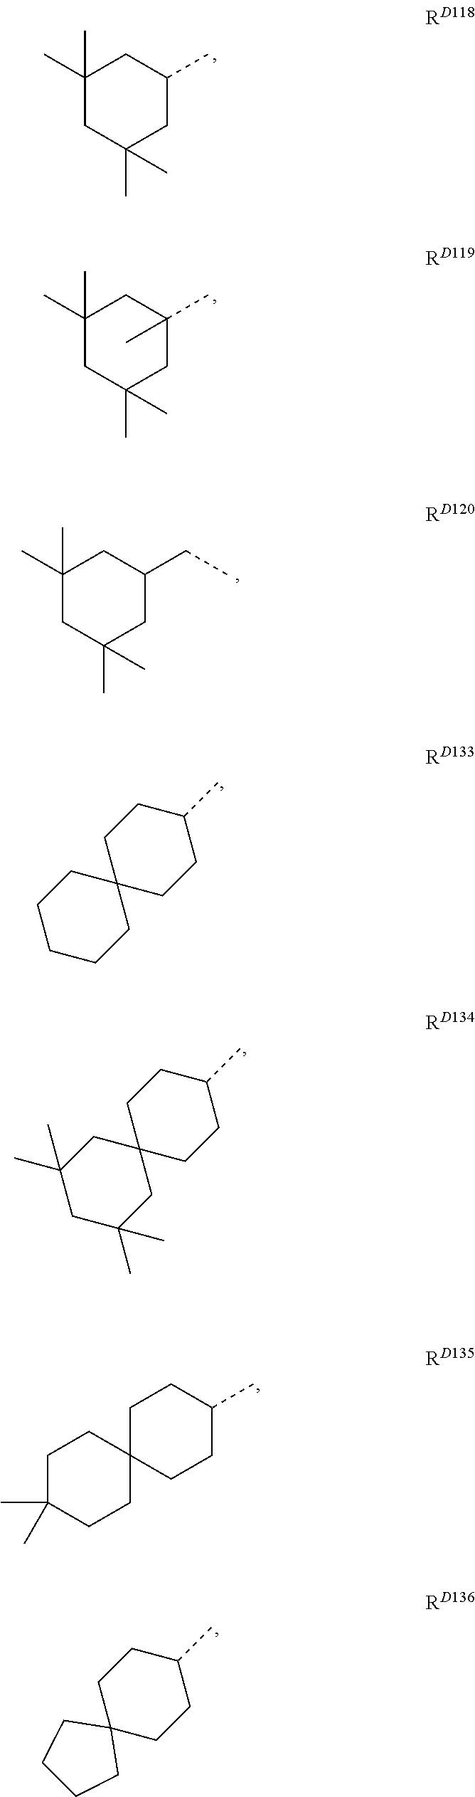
C1(C)(C)CC(C)(C)CC(C)C1.C1(C)(C)CC(C)(C)CC(C)(C)C1.C1(C)(C)CC(C)(C)CC(CC)C1.C1CCCCC12CCC(C)CC2.C1C(C)(C)CC(C)(C)CC12CCC(C)CC2.C1C(C)(C)CCC2(C1)CCC(C)CC2.C1CC2(CCC1C)CCCC2
